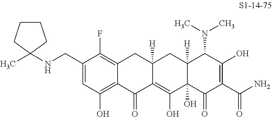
C1(CNC2(C)CCCC2)=CC(O)=C2C(=C1F)CC1([H])C(=C(O)C3(O)C([H])(C1)C(N(C)C)C(O)=C(C(N)=O)C3=O)C2=O
